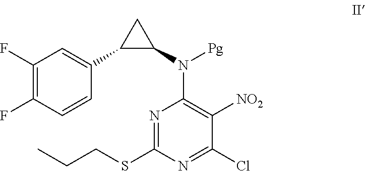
C1=CC(F)=C(F)C=C1C1C(N(C2=C([NO2])C(Cl)=NC(SCCC)=N2)[Pg])C1
